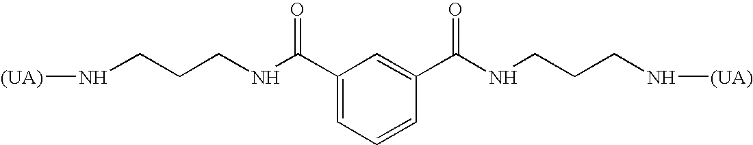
[(UA)]NCCCNC(C1=CC=CC(C(NCCCN[(UA)])=O)=C1)=O
